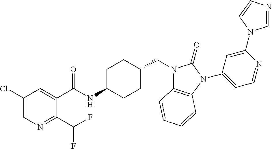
C1(Cl)=CN=C(C(F)F)C(C(NC2CCC(CN3C4=C(N(C5=CC=NC(N6C=NC=C6)=C5)C3=O)C=CC=C4)CC2)=O)=C1
